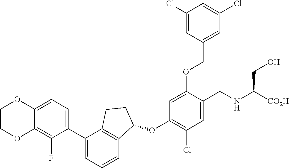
C1(C2=CC=CC3=C2CCC3OC2=C(Cl)C=C(CNC([CO2H])CO)C(OCC3=CC(Cl)=CC(Cl)=C3)=C2)=CC=C2C(=C1F)OCCO2
